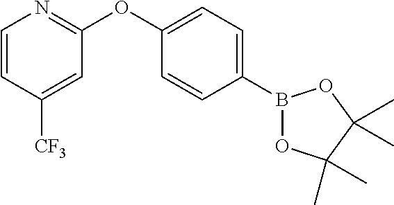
C1(B2OC(C)(C)C(C)(C)O2)=CC=C(OC2=NC=CC([CF3])=C2)C=C1
